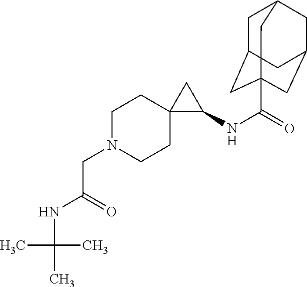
C1C2CC3(C(=O)NC4CC45CCN(CC(NC(C)(C)C)=O)CC5)CC(CC1C3)C2
